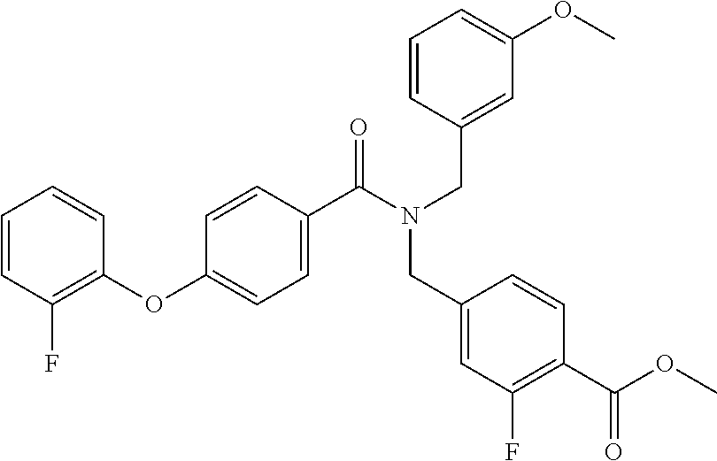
C1=CC(F)=C(OC2=CC=C(C(N(CC3=CC(OC)=CC=C3)CC3=CC(F)=C(C(OC)=O)C=C3)=O)C=C2)C=C1
